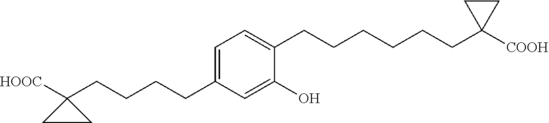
C1(CCCCC2([HOOC])CC2)=CC=C(CCCCCCC2([COOH])CC2)C(O)=C1
